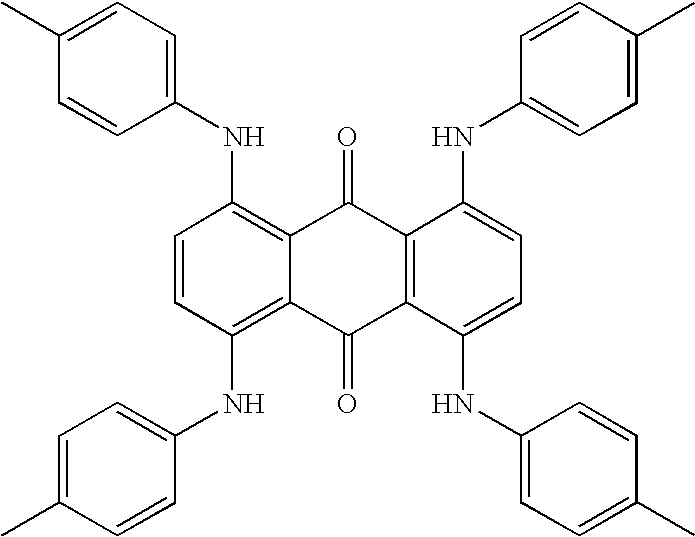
C1=CC(NC2=CC=C(C)C=C2)=C2C(=C1NC1=CC=C(C)C=C1)C(=O)C1=C(C2=O)C(NC2=CC=C(C)C=C2)=CC=C1NC1=CC=C(C)C=C1
